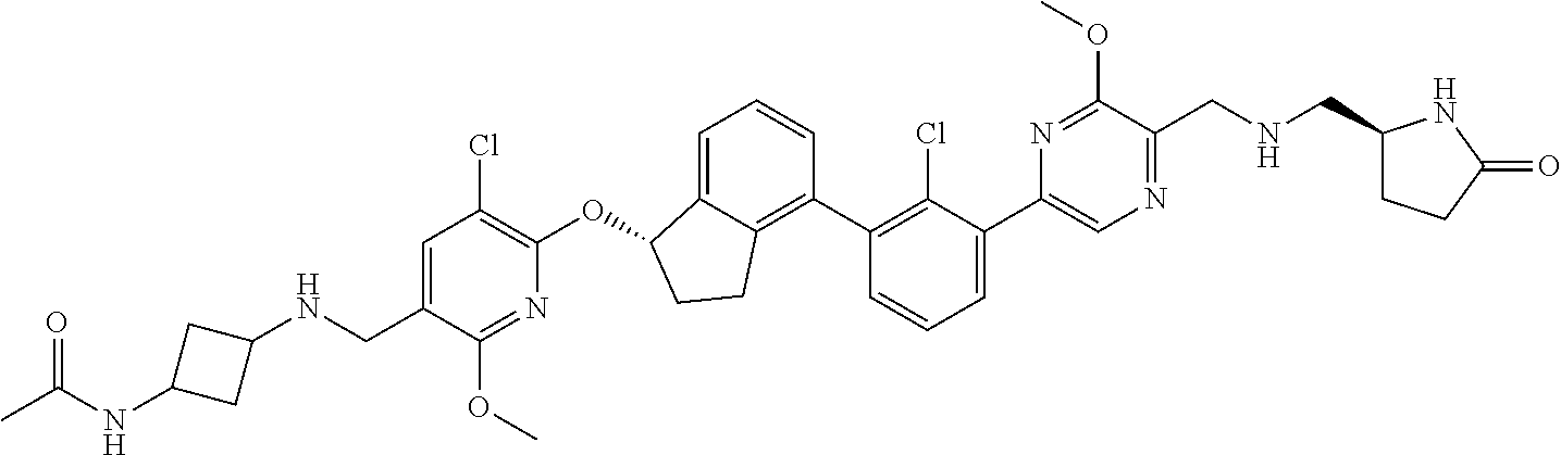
O(C1C2=CC=CC(C3=C(Cl)C(C4=CN=C(CNCC5CCC(=O)N5)C(OC)=N4)=CC=C3)=C2CC1)C1=C(Cl)C=C(CNC2CC(NC(C)=O)C2)C(OC)=N1
